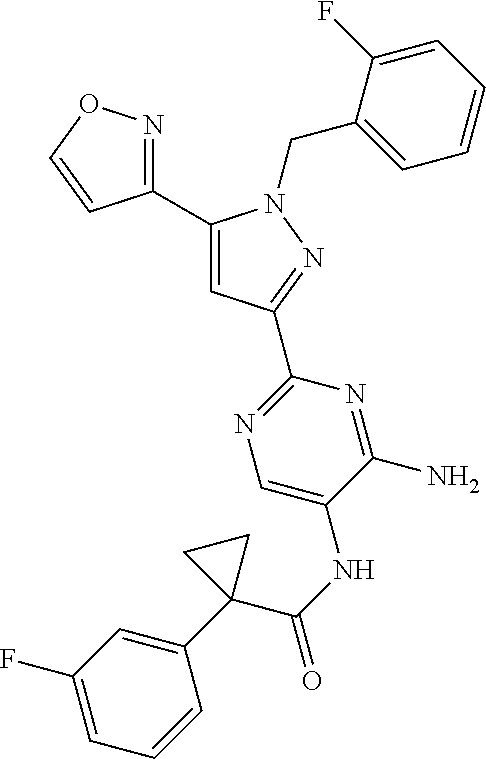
C1(C2=CC(C3=NC=C(NC(=O)C4(C5=CC(F)=CC=C5)CC4)C(N)=N3)=NN2CC2=CC=CC=C2F)=NOC=C1
